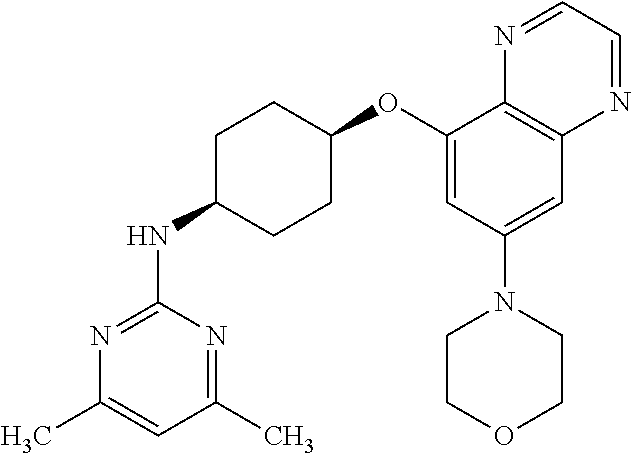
C1(OC2CCC(NC3=NC(C)=CC(C)=N3)CC2)=CC(N2CCOCC2)=CC2=C1N=CC=N2
